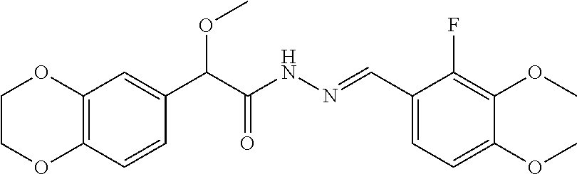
C(C(NN=CC1=CC=C(OC)C(OC)=C1F)=O)(C1=CC2=C(C=C1)OCCO2)OC
